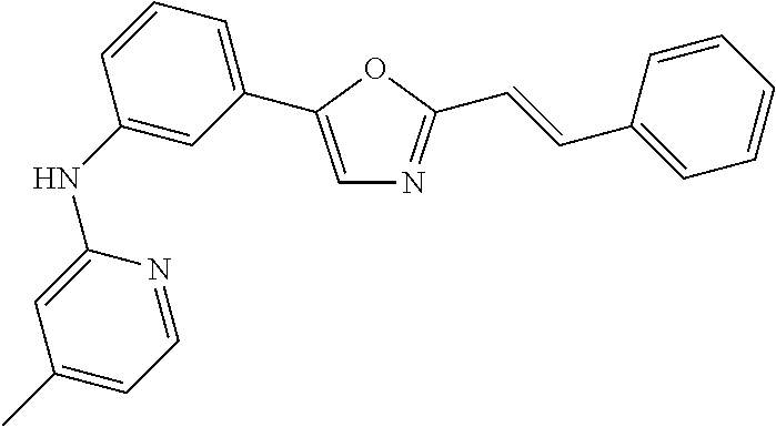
C1(NC2=CC(C3=CN=C(C=CC4=CC=CC=C4)O3)=CC=C2)=CC(C)=CC=N1
